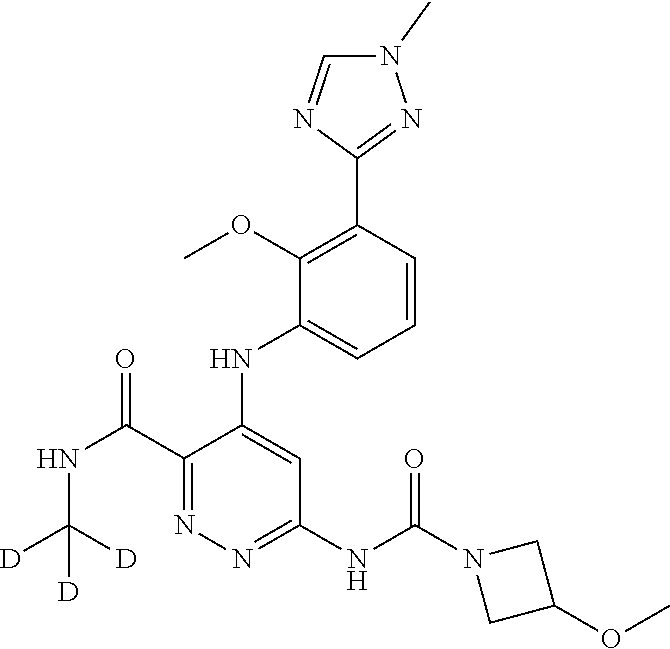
C1=CC(C2=NN(C)C=N2)=C(OC)C(NC2=CC(NC(N3CC(OC)C3)=O)=NN=C2C(NC([D])([D])[D])=O)=C1
